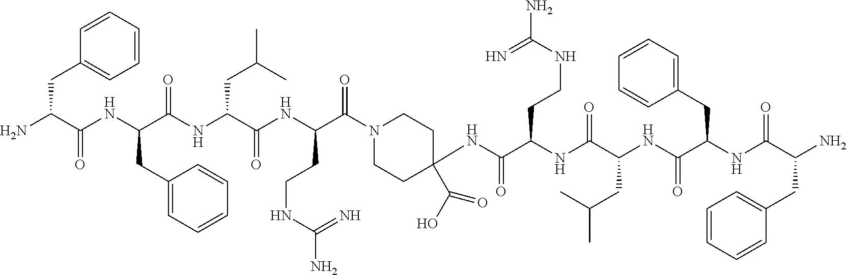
NC(C(NC(C(NC(C(NC(C(N1CCC(NC(C(NC(C(NC(C(NC(C(N)CC2=CC=CC=C2)=O)CC2=CC=CC=C2)=O)CC(C)C)=O)CCNC(=N)N)=O)(C(=O)O)CC1)=O)CCNC(=N)N)=O)CC(C)C)=O)CC1=CC=CC=C1)=O)CC1=CC=CC=C1
